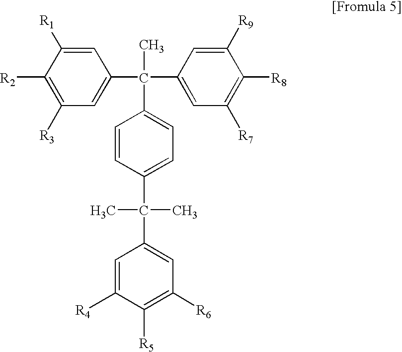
C1=C([R1])C([R2])=C([R3])C=C1C(C1=CC([R7])=C([R8])C([R9])=C1)(C1=CC=C(C(C)(C)C2=CC([R6])=C([R5])C([R4])=C2)C=C1)C
